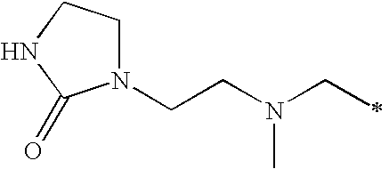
N1(CCN(CC)C)CCNC1=O
